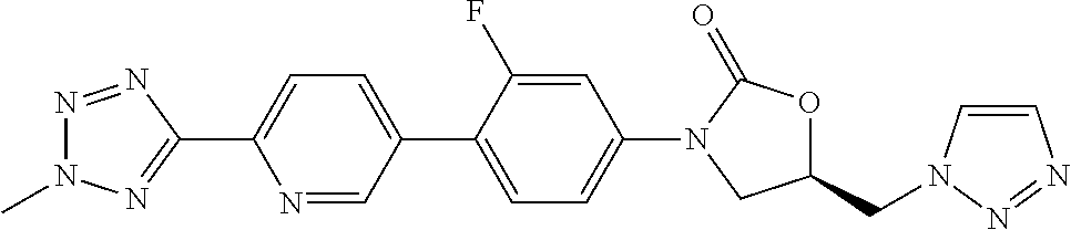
N1(C)N=NC(C2=CC=C(C3=CC=C(N4CC(CN5C=CN=N5)OC4=O)C=C3F)C=N2)=N1
